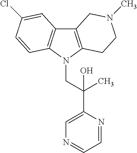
C12=C(N(CC(C3=CN=CC=N3)(C)O)C3=C1C=C(Cl)C=C3)CCN(C)C2
